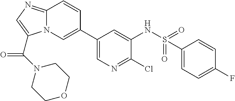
C1(C2=CN3C(=NC=C3C(N3CCOCC3)=O)C=C2)=CN=C(Cl)C(NS(=O)(=O)C2=CC=C(F)C=C2)=C1
